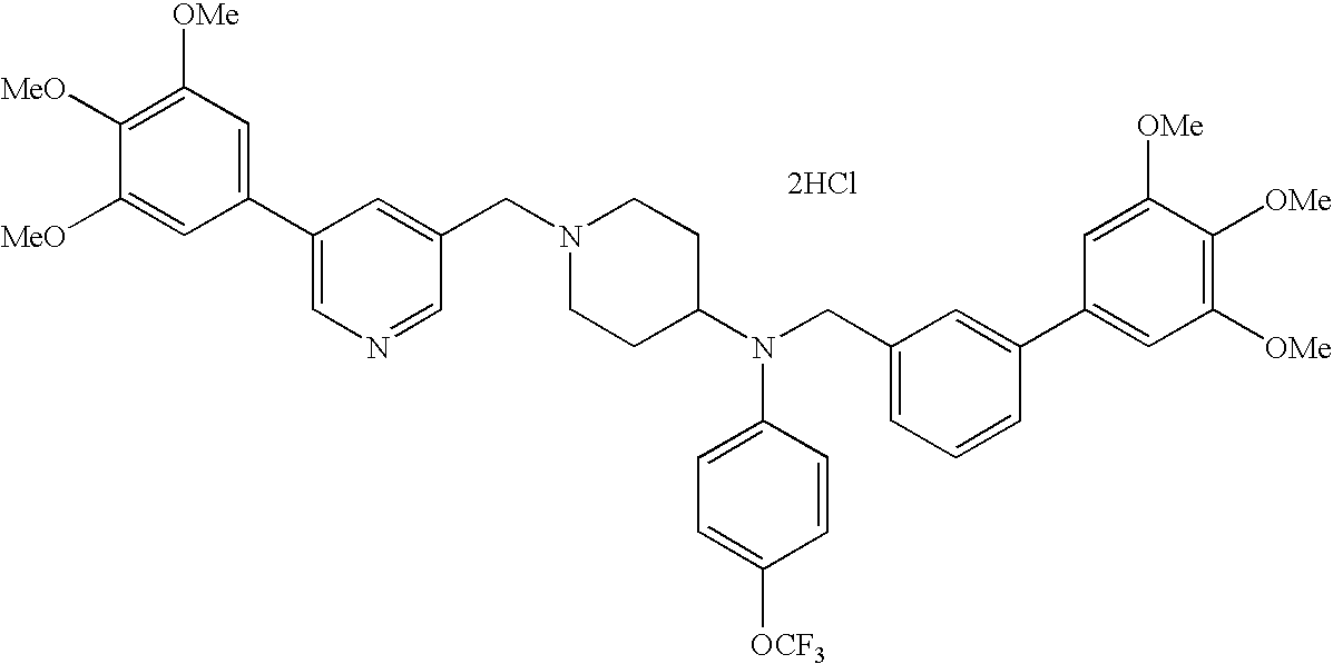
C1=C([MeO])C([MeO])=C([OMe])C=C1C1=CN=CC(CN2CCC(N(CC3=CC=CC(C4=CC([OMe])=C([OMe])C([OMe])=C4)=C3)C3=CC=C([OCF3])C=C3)CC2)=C1.[2HCl]
